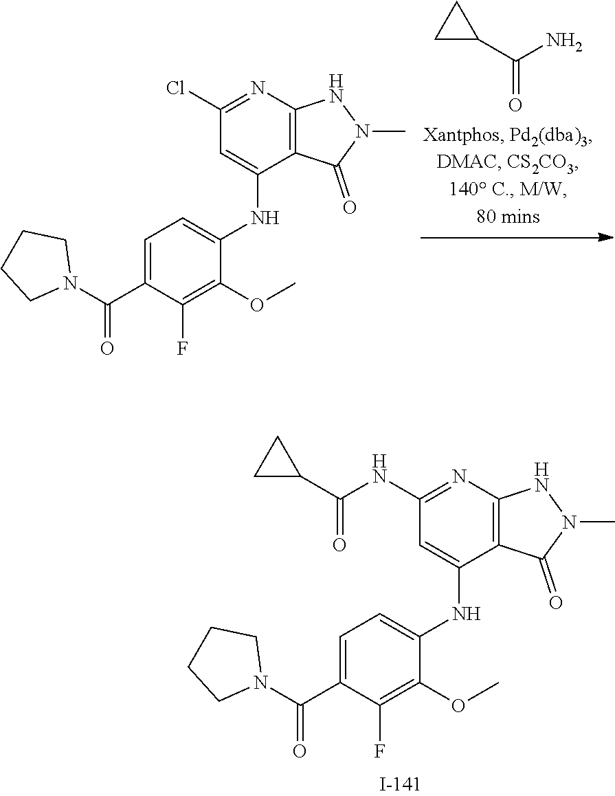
C1=C(C(N2CCCC2)=O)C(F)=C(OC)C(NC2=CC(NC(C3CC3)=O)=NC3=C2C(=O)N(C)N3)=C1.C1(C(N)=O)CC1.C1=C(C(N2CCCC2)=O)C(F)=C(OC)C(NC2=CC(Cl)=NC3=C2C(=O)N(C)N3)=C1
